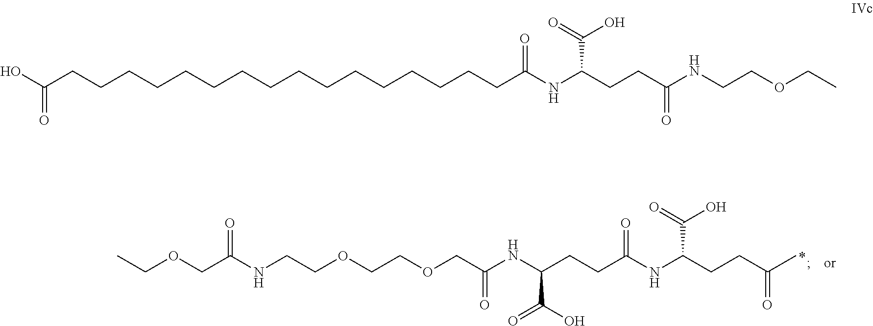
C(OCC(NCCOCCOCC(NC(CCC(NC(CCC(C)=O)C(O)=O)=O)C(=O)O)=O)=O)C.C(CCCCCCCCCCCCCCCCC(NC(CCC(NCCOCC)=O)C(=O)O)=O)(=O)O
